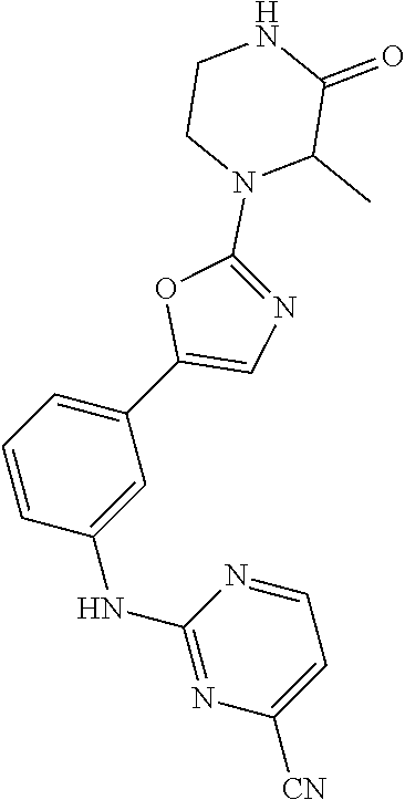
C1=CC(NC2=NC([CN])=CC=N2)=CC(C2=CN=C(N3C(C)C(=O)NCC3)O2)=C1
